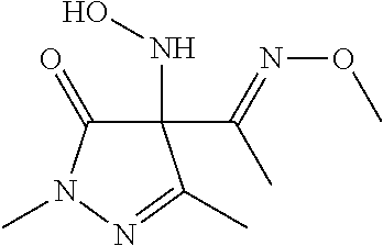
C1(NO)(C(=NOC)C)C(=O)N(C)N=C1C
